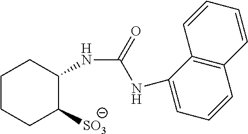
C1CCC([SO3])C(NC(NC2=CC=CC3=C2C=CC=C3)=O)C1
